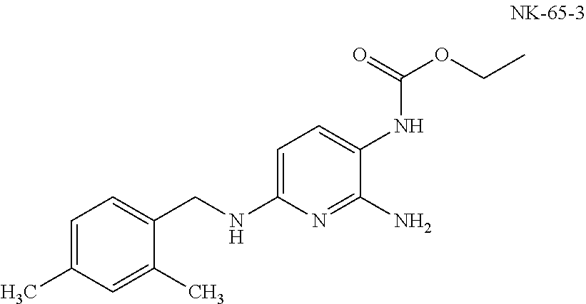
C1=C(C)C=C(C)C(CNC2=CC=C(NC(=O)OCC)C(N)=N2)=C1
